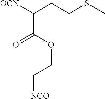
C(=O)(C(CCSC)[OCN])OCC[NCO]
